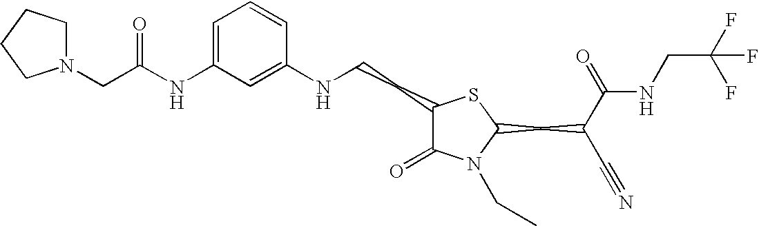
C1=C(NC(CN2CCCC2)=O)C=C(NCCC2C(=O)N(CC)C(CC(C#N)C(=O)NCC(F)(F)F)S2)C=C1
